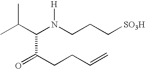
CC(C(N(CCC[SO3H])[H])C(=O)CCC=C)C
